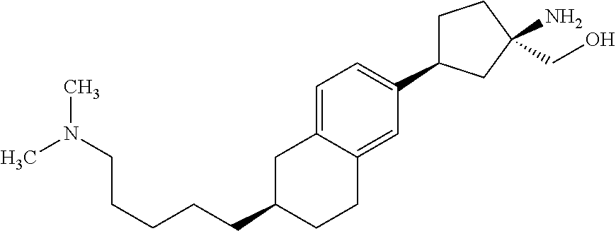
C1C(C2=CC=C3C(=C2)CCC(CCCCCN(C)C)C3)CC(N)(CO)C1
